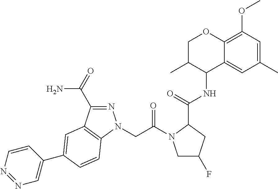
C12=CC(C)=CC(OC)=C1OCC(C)C2NC(C1CC(F)CN1C(CN1N=C(C(=O)N)C2=C1C=CC(C1=CN=NC=C1)=C2)=O)=O
